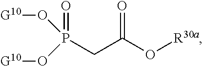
[G10]OP(=O)(O[G10])CC(O[R30a])=O
